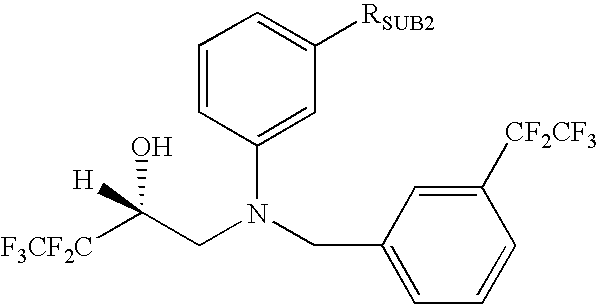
[F3CF2C]C(CN(CC1=CC=CC([CF2CF3])=C1)C1=CC([RSUB2])=CC=C1)(O)[H]
